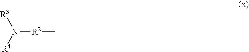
N([R2]C)([R3])[R4]
